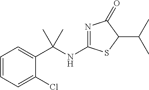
C1=CC=C(Cl)C(C(NC2=NC(=O)C(C(C)C)S2)(C)C)=C1
